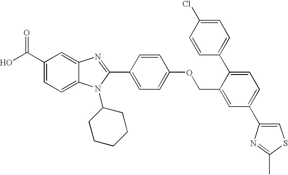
OC(C1=CC=C2C(=C1)N=C(C1=CC=C(OCC3=CC(C4=CSC(C)=N4)=CC=C3C3=CC=C(Cl)C=C3)C=C1)N2C1CCCCC1)=O
